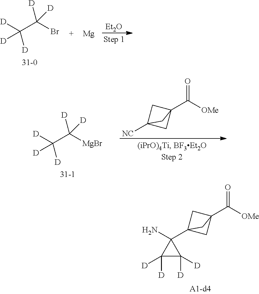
C1(C23CC(C(=O)[OMe])(C2)C3)(N)C([D])([D])C1([D])[D].[D]C(Br)([D])C([D])([D])[D].[Et2O].[Mg].[D]C([MgBr])([D])C([D])([D])[D].[NC]C12CC(C(=O)[OMe])(C1)C2
